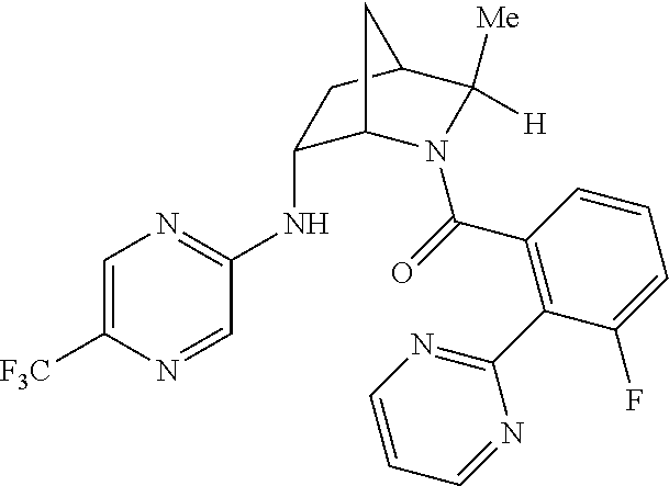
C1(NC2=NC=C([F3C])N=C2)C2N(C(=O)C3=C(C4=NC=CC=N4)C(F)=CC=C3)C([Me])([H])C(C1)C2
